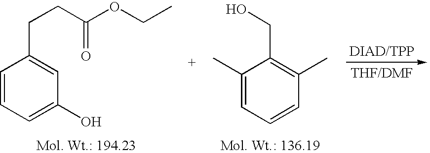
C1=CC=C(O)C=C1CCC(OCC)=O.C1(C)=CC=CC(C)=C1CO
